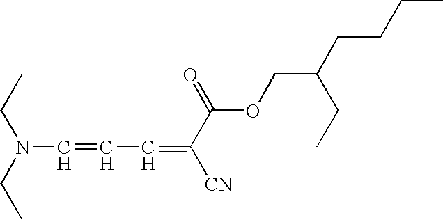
N(C=CC=C([CN])C(=O)OCC(CCCC)CC)(CC)CC
